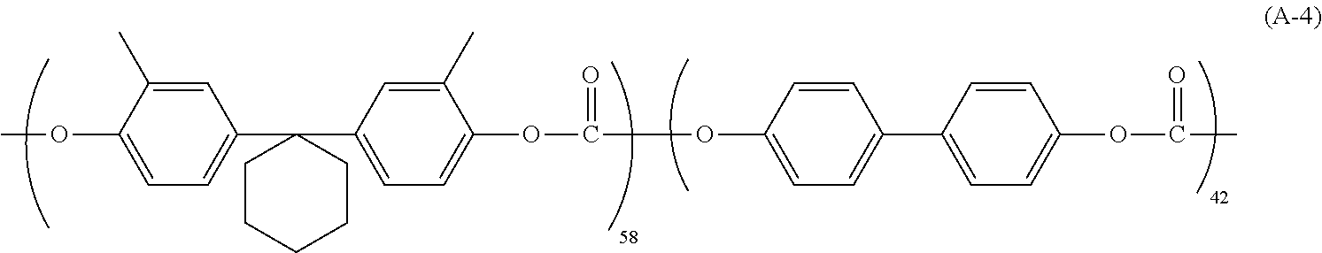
COC1=CC=C(C2(C3=CC=C(OC(OC4=CC=C(C5=CC=C(OC(C)=O)C=C5)C=C4)=O)C(C)=C3)CCCCC2)C=C1C
